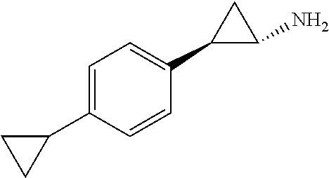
C1=C(C2CC2)C=CC(C2CC2N)=C1
